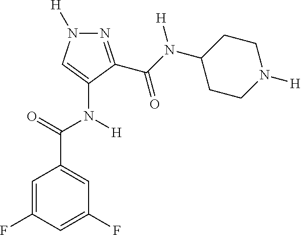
N1=C(C(=O)N(C2CCN([H])CC2)[H])C(N([H])C(C2=CC(F)=CC(F)=C2)=O)=CN1[H]
